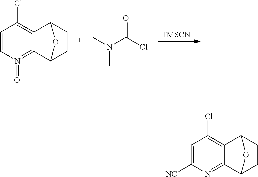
[TMSCN].C1=CN(=O)=C2C3CCC(C2=C1Cl)O3.CN(C(Cl)=O)C.C1=C([NC])N=C2C3CCC(C2=C1Cl)O3
